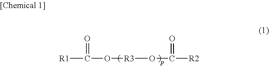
O([R3]OC([R2])=O)C([R1])=O
